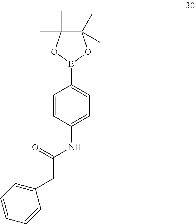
C1=CC(NC(=O)CC2=CC=CC=C2)=CC=C1B1OC(C)(C)C(C)(C)O1
